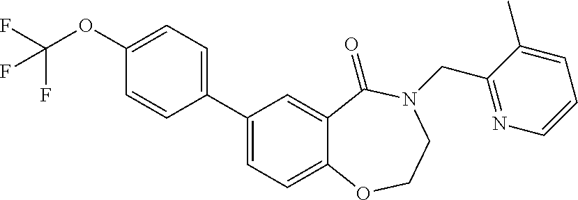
C1(C2=CC=C(OC(F)(F)F)C=C2)=CC=C2C(=C1)C(=O)N(CC1=NC=CC=C1C)CCO2
